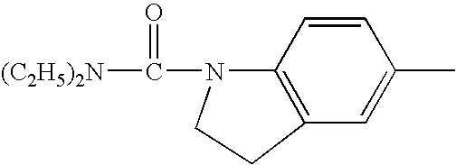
C(=O)(N1C2=C(C=C(C)C=C2)CC1)[(C2H5)2N]
